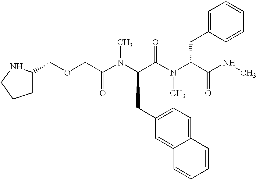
C(OCC(N(C(C(N(C(C(NC)=O)CC1=CC=CC=C1)C)=O)CC1=CC=C2C(=C1)C=CC=C2)C)=O)C1CCCN1
